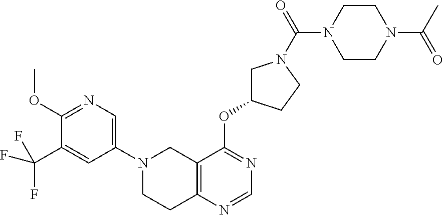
C1(OC)=NC=C(N2CCC3=C(C2)C(OC2CN(C(=O)N4CCN(C(=O)C)CC4)CC2)=NC=N3)C=C1C(F)(F)F
